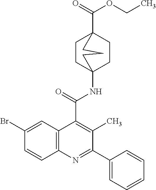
C1CC2(NC(C3=C(C)C(C4=CC=CC=C4)=NC4=C3C=C(Br)C=C4)=O)CCC1(C(=O)OCC)CCC2
